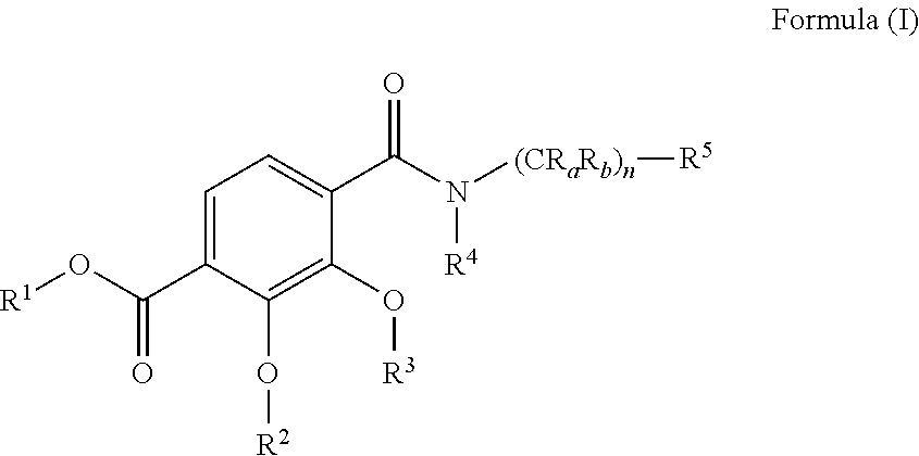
C1=C(C(O[R1])=O)C(O[R2])=C(O[R3])C(C(N([(CRaRb)n][R5])[R4])=O)=C1
